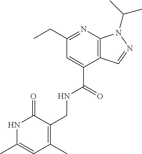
C(C1=CC(CC)=NC2=C1C=NN2C(C)C)(=O)NCC1=C(C)C=C(C)NC1=O
